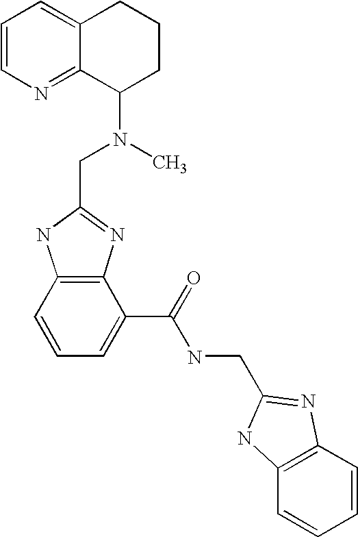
C1=CN=C2C(=C1)CCCC2N(C)CC1=NC2=C(N1)C=CC=C2C(NCC1=NC2=C(C=CC=C2)N1)=O
